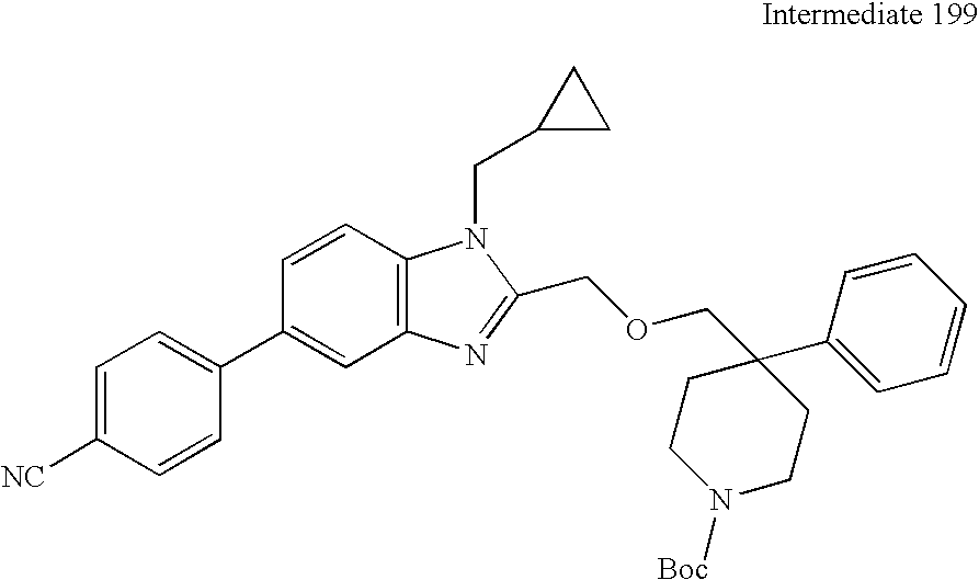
C12=C(C=CC(C3=CC=C([NC])C=C3)=C1)N(CC1CC1)C(COCC1(C3=CC=CC=C3)CCN([Boc])CC1)=N2
